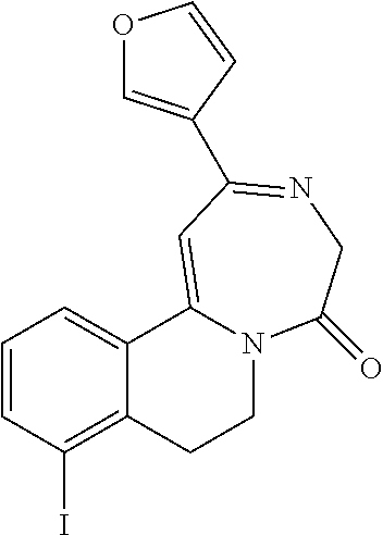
C1=CC(I)=C2C(=C1)C1=CC(C3=COC=C3)=NCC(=O)N1CC2
